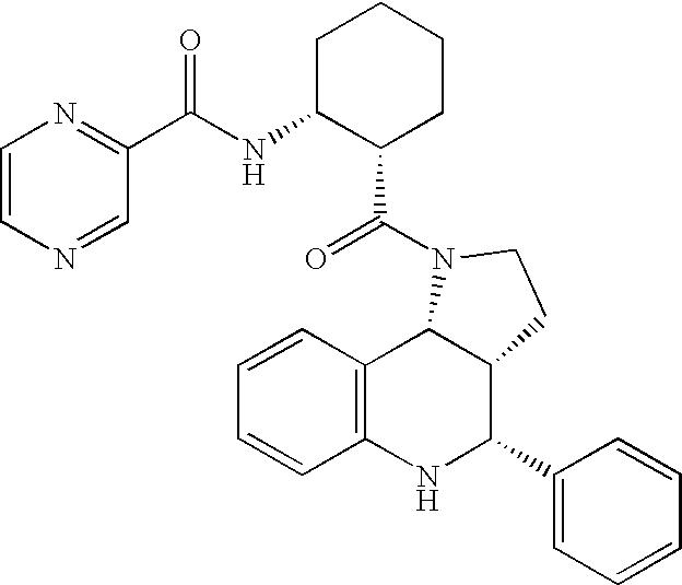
C12=C(NC(C3=CC=CC=C3)C3C1N(C(=O)C1CCCCC1NC(C1=NC=CN=C1)=O)CC3)C=CC=C2
